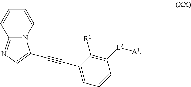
C1=CN2C(=NC=C2C#CC2=CC=CC([L2][A1])=C2[R1])C=C1
